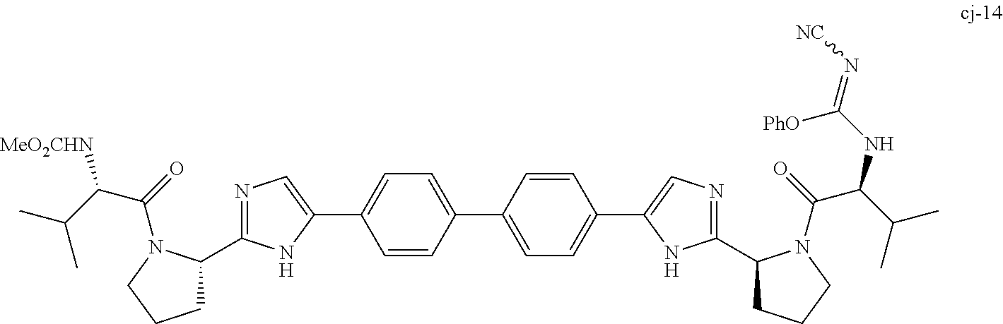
C1C(C2=NC=C(C3=CC=C(C4=CC=C(C5=CN=C(C6CCCN6C(C(NC(=N[NC])[PhO])C(C)C)=O)N5)C=C4)C=C3)N2)N(C(C([MeO2CHN])C(C)C)=O)CC1
